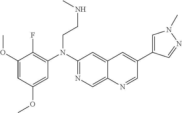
C1=C(OC)C=C(OC)C(F)=C1N(C1=NC=C2C(=C1)C=C(C1=CN(C)N=C1)C=N2)CCNC
